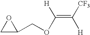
C1C(COC(=C([CF3])[H])[H])O1
